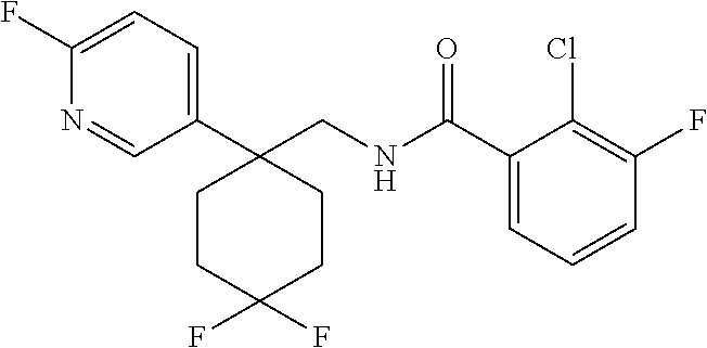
C1(C2(CNC(C3=CC=CC(F)=C3Cl)=O)CCC(F)(F)CC2)=CC=C(F)N=C1
